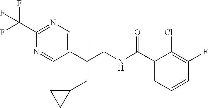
C1(C(NCC(C2=CN=C(C(F)(F)F)N=C2)(CC2CC2)C)=O)=CC=CC(F)=C1Cl
